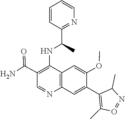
C12=C(C=C(C3=C(C)O=NC3C)C(OC)=C1)N=CC(C(N)=O)=C2NC(C1=NC=CC=C1)C
